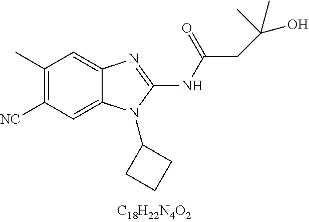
C1(C)=C([CN])C=C2C(=C1)N=C(NC(CC(O)(C)C)=O)N2C1CCC1
